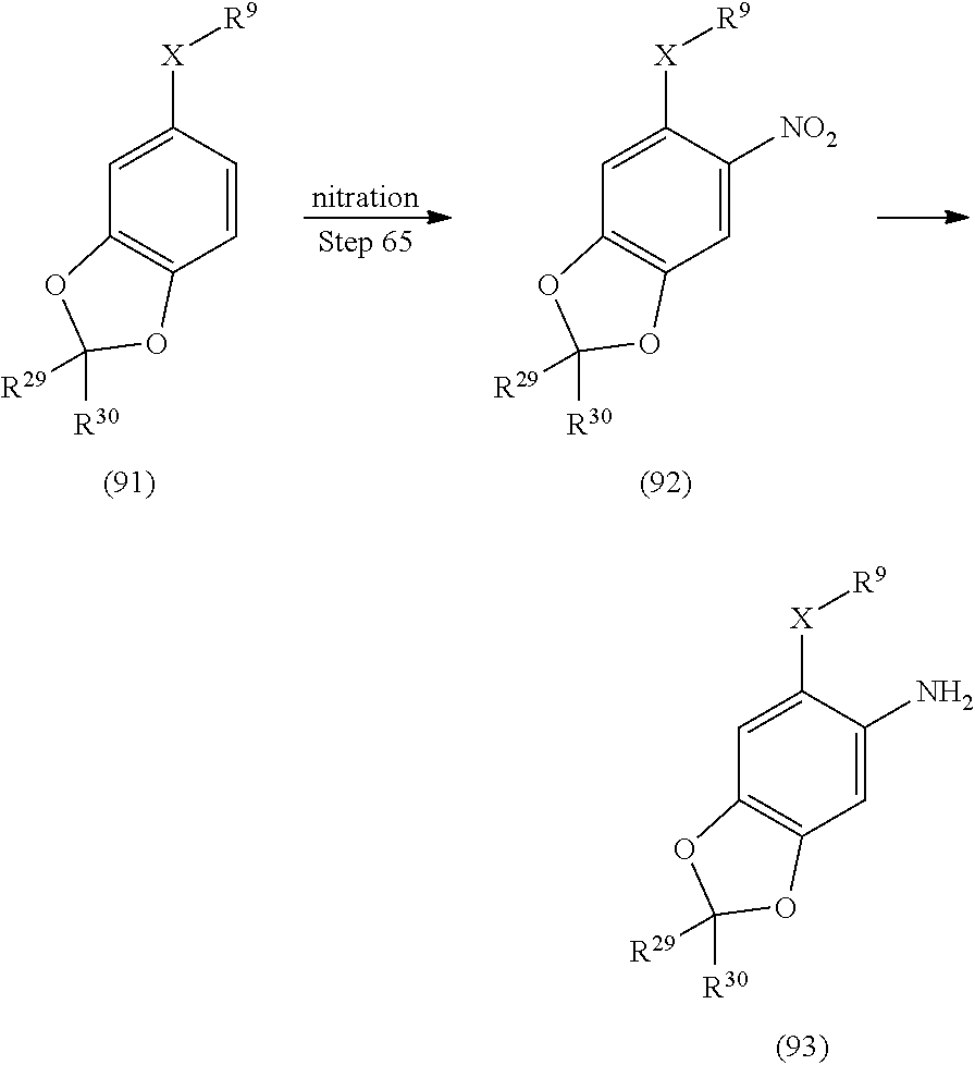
C12=C(C=CC([X][R9])=C1)OC([R30])([R29])O2.C12=C(C=C([NO2])C([X][R9])=C1)OC([R30])([R29])O2.C12=C(C=C(N)C([X][R9])=C1)OC([R30])([R29])O2
